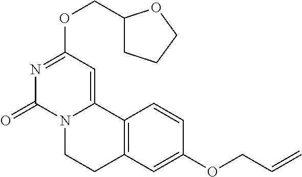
N1=C(OCC2CCCO2)C=C2N(C1=O)CCC1=C2C=CC(OCC=C)=C1
